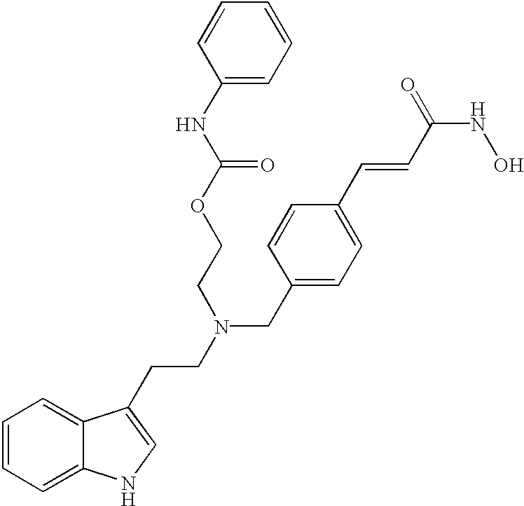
C12=CC=CC=C1NC=C2CCN(CC1=CC=C(C=CC(NO)=O)C=C1)CCOC(NC1=CC=CC=C1)=O
